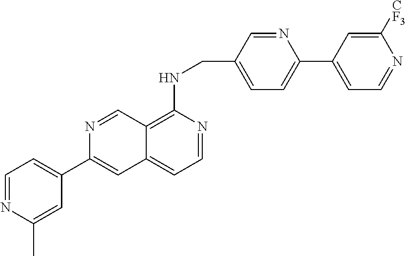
C1=NC(C)=CC(C2=CC3=CC=NC(NCC4=CC=C(C5=CC=NC([CF3])=C5)N=C4)=C3C=N2)=C1
